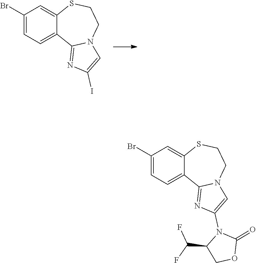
C1=C(I)N=C2N1CCSC1=CC(Br)=CC=C21.C1=C(N2C(C(F)F)COC2=O)N=C2N1CCSC1=CC(Br)=CC=C21
